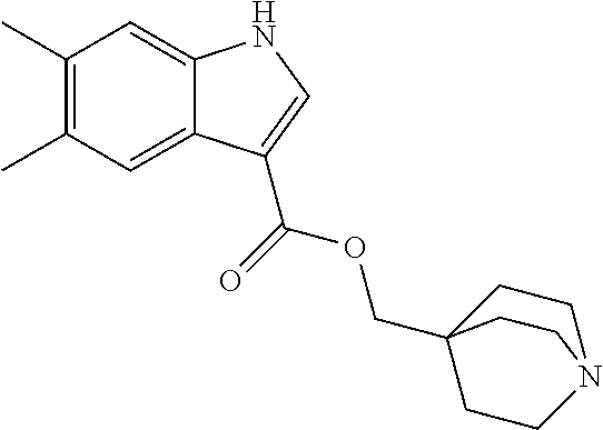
C1(C)=C(C)C=C2C(=C1)NC=C2C(=O)OCC12CCN(CC1)CC2
